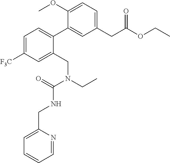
N(C(=O)N(CC)CC1=CC([F3C])=CC=C1C1=CC(CC(OCC)=O)=CC=C1OC)CC1=CC=CC=N1
